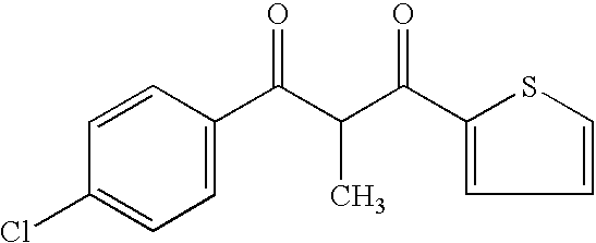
C1=CC(Cl)=CC=C1C(C(C(C1=CC=CS1)=O)C)=O
